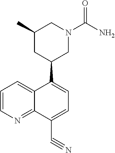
C12=CC=CN=C1C(C#N)=CC=C2C1CC(C)CN(C(=O)N)C1
